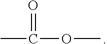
CC(=O)OC
